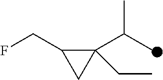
C1(CC)(C(C)C)C(CF)C1
